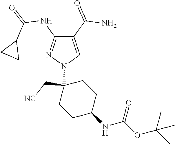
C1(C(=O)N)=CN(C2(C[NC])CCC(NC(OC(C)(C)C)=O)CC2)N=C1NC(=O)C1CC1
